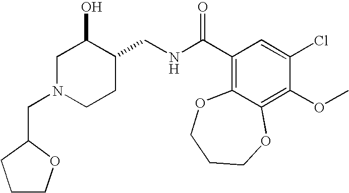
C1COC(CN2CCC(CNC(C3=C4C(=C(OC)C(Cl)=C3)OCCCO4)=O)C(O)C2)C1
